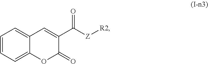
C1=CC=C2C(=C1)C=C(C([Z][R2])=O)C(=O)O2
